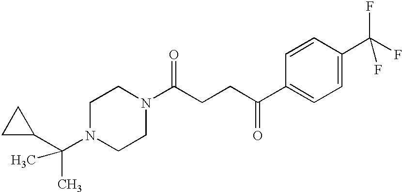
C1C(C(C)(N2CCN(C(CCC(C3=CC=C(C(F)(F)F)C=C3)=O)=O)CC2)C)C1
